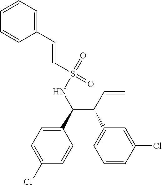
C(C(C=C)C1=CC=CC(Cl)=C1)(C1=CC=C(Cl)C=C1)NS(=O)(=O)C=CC1=CC=CC=C1
